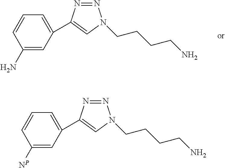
C1(N)=CC(C2=CN(CCCCN)N=N2)=CC=C1.C1([NP])=CC(C2=CN(CCCCN)N=N2)=CC=C1
